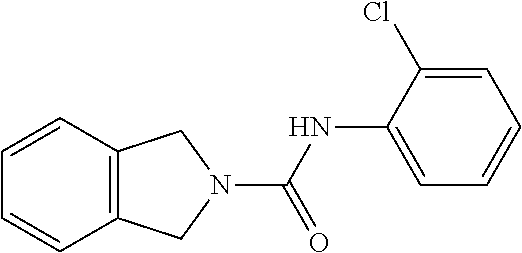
C1=CC2=C(C=C1)CN(C(NC1=CC=CC=C1Cl)=O)C2
